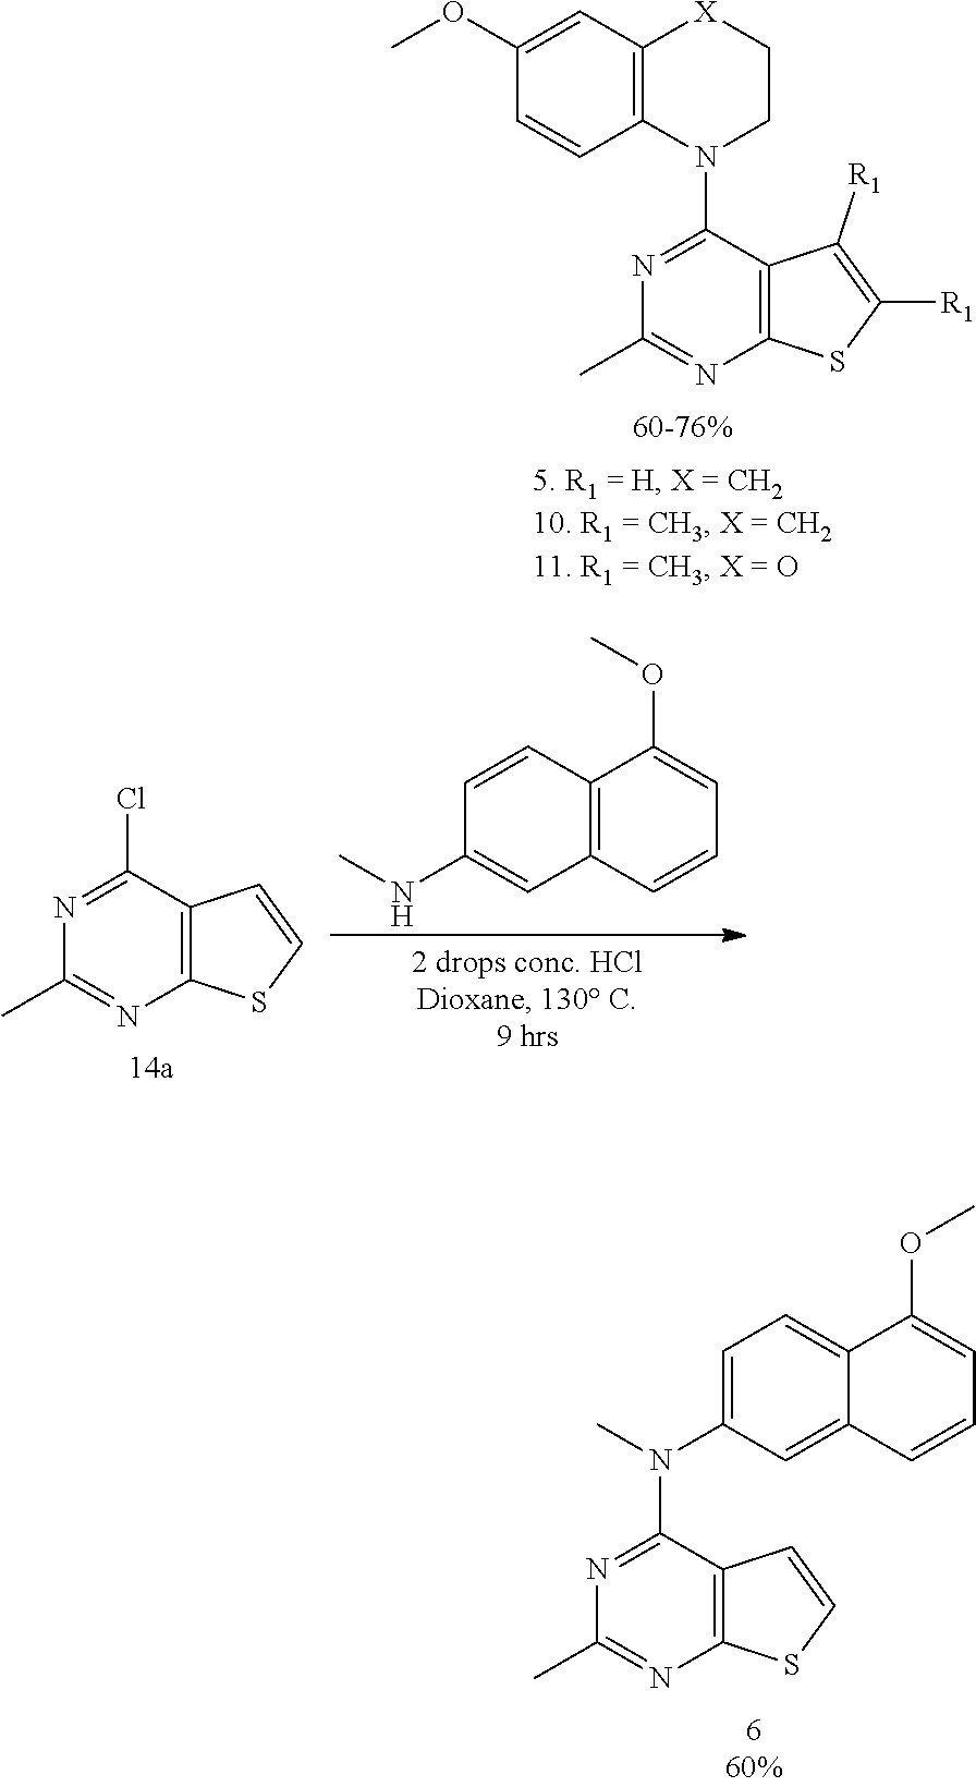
N1=C(N2C3=C(C=C(OC)C=C3)[X]CC2)C2=C(N=C1C)SC([R1])=C2[R1].N1=C(N(C2=CC=C3C(=C2)C=CC=C3OC)C)C2=C(N=C1C)SC=C2.N1=C(Cl)C2=C(N=C1C)SC=C2.C1=CC2=C(C=C1NC)C=CC=C2OC
